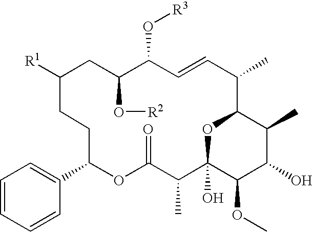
C1=CC=CC(C2OC(=O)C(C)C3(O)OC(C(C)C=CC(O[R3])C(O[R2])CC([R1])CC2)C(C)C(O)C3OC)=C1
